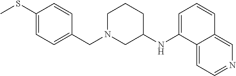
C1=C(SC)C=CC(CN2CCCC(NC3=CC=CC4=CN=CC=C34)C2)=C1
